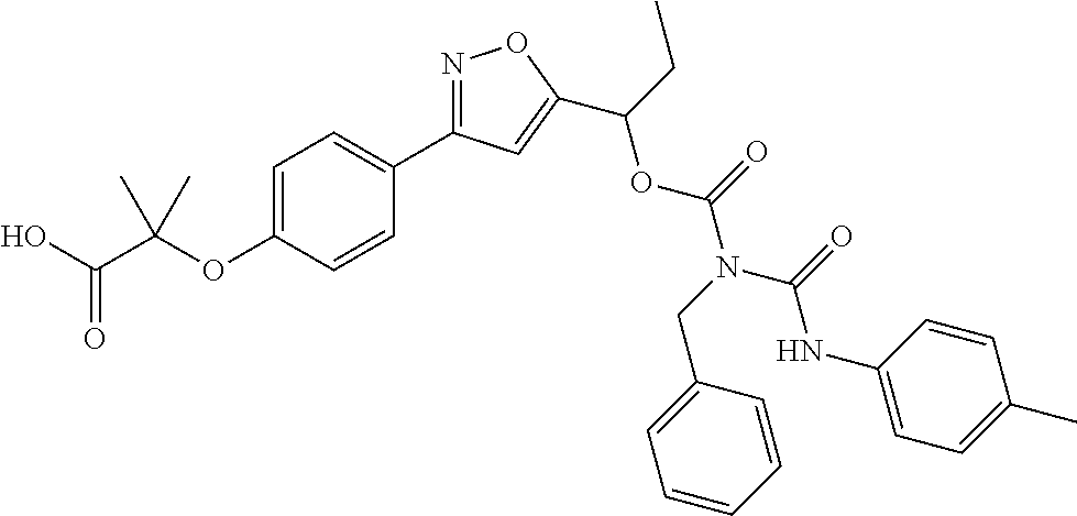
C1=C(OC(C(O)=O)(C)C)C=CC(C2=NOC(C(CC)OC(N(CC3=CC=CC=C3)C(=O)NC3=CC=C(C)C=C3)=O)=C2)=C1
